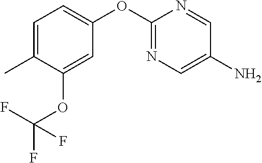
C1=C(C)C(OC(F)(F)F)=CC(OC2=NC=C(N)C=N2)=C1
